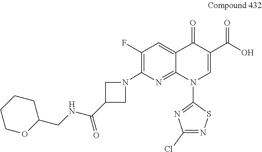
C1(F)=C(N2CC(C(NCC3CCCCO3)=O)C2)N=C2C(=C1)C(=O)C(C(O)=O)=CN2C1=NC(Cl)=NS1
